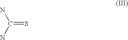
S=C(N)N
